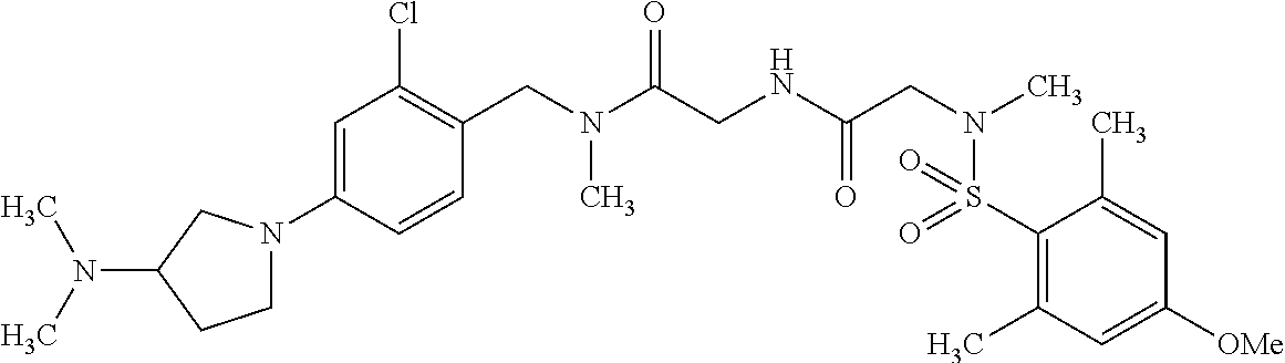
C1(S(N(CC(NCC(N(CC2=C(Cl)C=C(N3CCC(N(C)C)C3)C=C2)C)=O)=O)C)(=O)=O)=C(C)C=C([OMe])C=C1C
